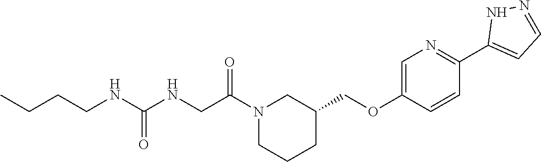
N1(C(CNC(NCCCC)=O)=O)CCCC(COC2=CN=C(C3=CC=NN3)C=C2)C1
